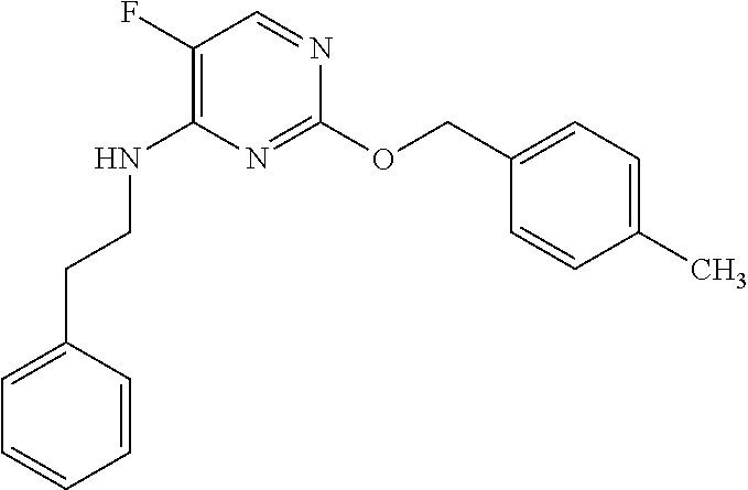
C1(F)=C(NCCC2=CC=CC=C2)N=C(OCC2=CC=C(C)C=C2)N=C1
